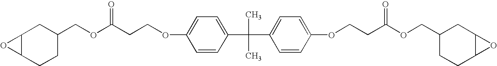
C12C(O1)CC(COC(CCOC1=CC=C(C(C)(C)C3=CC=C(OCCC(OCC4CCC5C(C4)O5)=O)C=C3)C=C1)=O)CC2
